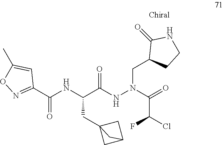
C(C(NN(C(=O)C(Cl)F)CC1CCNC1=O)=O)(NC(C1=NOC(C)=C1)=O)CC12CC(C1)C2
